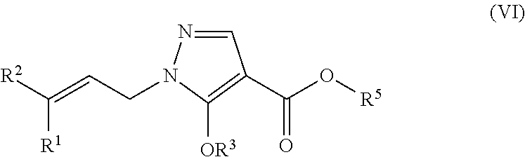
C1=NN(CC=C([R1])[R2])C([OR3])=C1C(O[R5])=O
